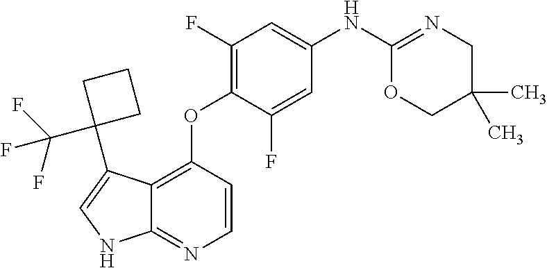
C12=C(OC3=C(F)C=C(NC4=NCC(C)(C)CO4)C=C3F)C=CN=C1NC=C2C1(C(F)(F)F)CCC1
